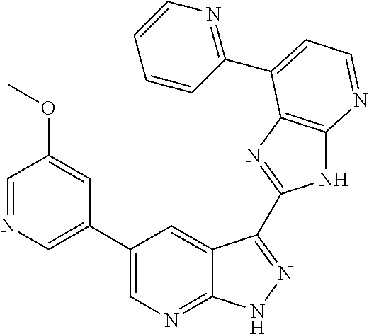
C1(C2=CN=C3C(=C2)C(C2=NC4=C(N2)N=CC=C4C2=NC=CC=C2)=NN3)=CN=CC(OC)=C1
